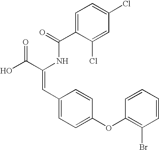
C1=C(C(=O)NC(C(O)=O)=CC2=CC=C(OC3=C(Br)C=CC=C3)C=C2)C(Cl)=CC(Cl)=C1
